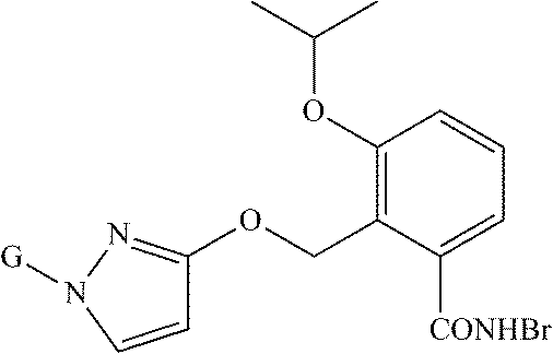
C1=CN([G])N=C1OCC1=C(OC(C)C)C=CC=C1[CONHBr]
